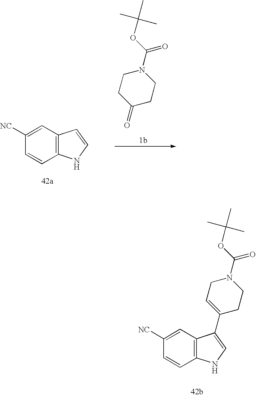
C1CC(=O)CCN1C(OC(C)(C)C)=O.C12=C(C=C([NC])C=C1)C=CN2.C12=C(C=C([NC])C=C1)C(C1=CCN(C(OC(C)(C)C)=O)CC1)=CN2
